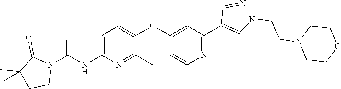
C1=C(NC(N2C(=O)C(C)(C)CC2)=O)N=C(C)C(OC2=CC(C(=CNCCN3CCOCC3)C=N)=NC=C2)=C1
